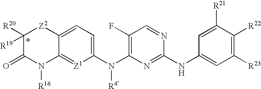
C1(F)=C(N(C2=CC=C3C(=[Z1]2)N([R16])C(=O)C([R20])([R19])[Z2]3)[R4])N=C(NC2=CC([R23])=C([R22])C([R21])=C2)N=C1
